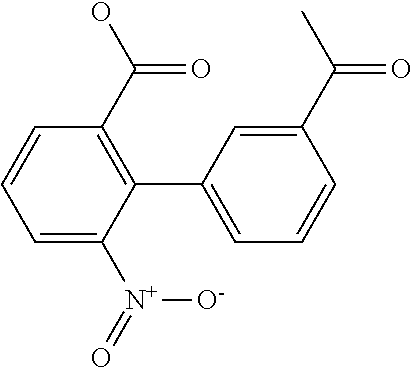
C1=C([N+](=O)[O-])C(C2=CC=CC(C(C)=O)=C2)=C(C(O)=O)C=C1
